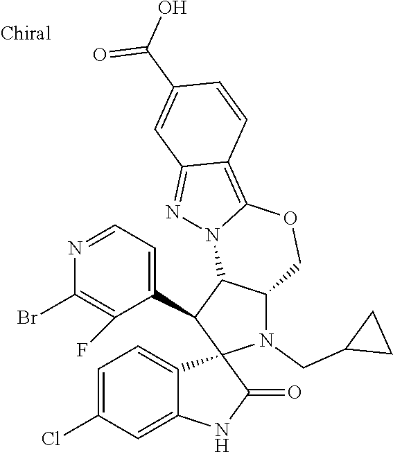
C1=C(Cl)C=C2C(=C1)C1(C(=O)N2)N(CC2CC2)C2C(C1C1=CC=NC(Br)=C1F)N1C(=C3C(=N1)C=C(C(O)=O)C=C3)OC2
